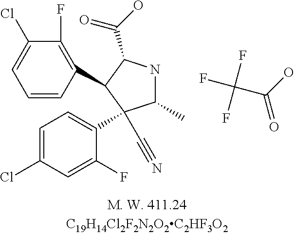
C1=CC(C2C(C(O)=O)NC(C)C2(C#N)C2=CC=C(Cl)C=C2F)=C(F)C(Cl)=C1.FC(F)(F)C(O)=O
